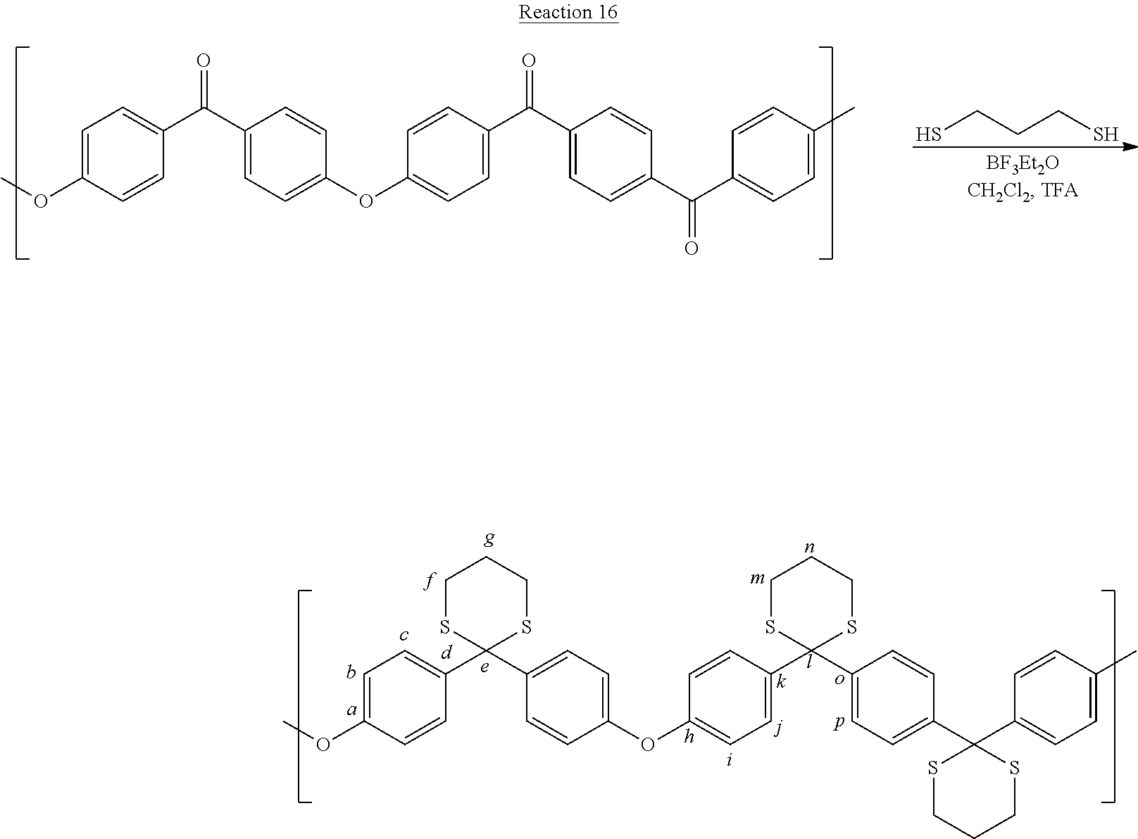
C1=C(OC)C=CC(C(C2=CC=C(OC3=CC=C(C(C4=CC=C(C(C5=CC=C(C)C=C5)=O)C=C4)=O)C=C3)C=C2)=O)=C1.C(CCS)S.C1=C(OC)C=CC(C2(C3=CC=C(OC4=CC=C(C5(C6=CC=C(C7(C8=CC=C(C)C=C8)SCCCS7)C=C6)SCCCS5)C=C4)C=C3)SCCCS2)=C1
